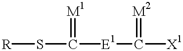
[R]SC([E1]C([X1])=[M2])=[M1]
